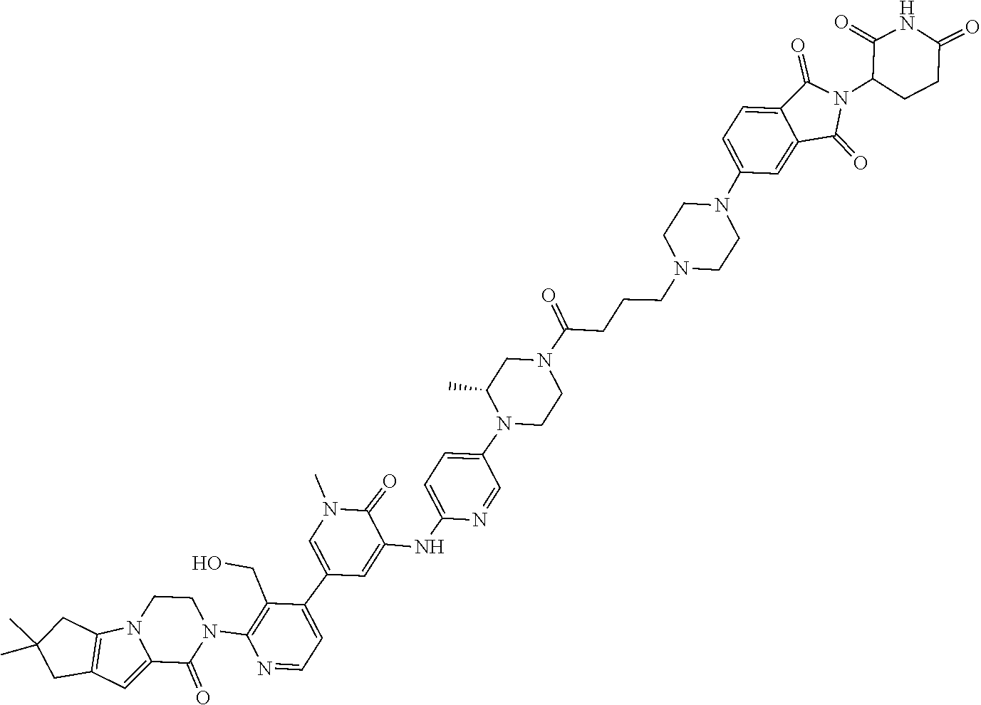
N12C3=C(C=C1C(=O)N(C1=C(CO)C(C4=CN(C)C(=O)C(NC5=CC=C(N6C(C)CN(C(=O)CCCN7CCN(C8=CC=C9C(=O)N(C%10CCC(=O)NC%10=O)C(=O)C9=C8)CC7)CC6)C=N5)=C4)=CC=N1)CC2)CC(C)(C)C3
